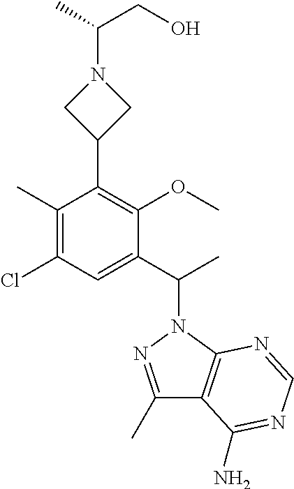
C1(C)=C(Cl)C=C(C(C)N2N=C(C)C3=C2N=CN=C3N)C(OC)=C1C1CN(C(C)CO)C1
